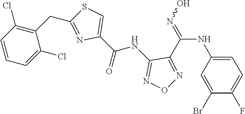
C1=C(NC(=NO)C2=NON=C2NC(=O)C2=CSC(CC3=C(Cl)C=CC=C3Cl)=N2)C=C(Br)C(F)=C1
